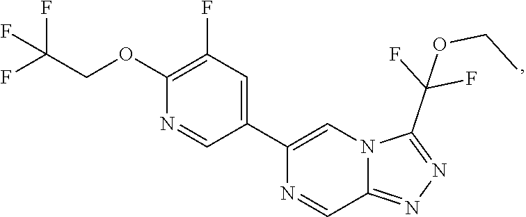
C1(OCC(F)(F)F)=C(F)C=C(C2=CN3C(=NN=C3C(F)(F)OCC)C=N2)C=N1
